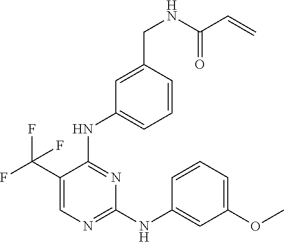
C1=C(C(F)(F)F)C(NC2=CC=CC(CNC(C=C)=O)=C2)=NC(NC2=CC(OC)=CC=C2)=N1
